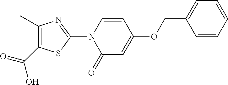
O=C(C1=C(C)N=C(N2C(=O)C=C(OCC3=CC=CC=C3)C=C2)S1)O
